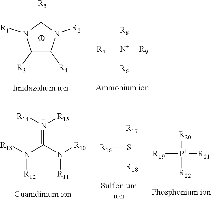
C1([R3])C([R4])N([R2])C([R5])N1[R1].[R8][N+]([R7])([R9])[R6].[R13]N(C(N([R10])[R11])=[N+]([R14])[R15])[R12].[R17][S+]([R16])[R18].[R20][P+]([R19])([R21])[R22]
